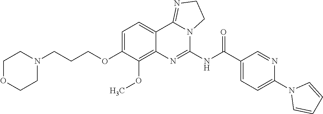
C(COC1=CC=C2C(=C1OC)N=C(NC(C1=CC=C(N3C=CC=C3)N=C1)=O)N1C2=NCC1)CN1CCOCC1
